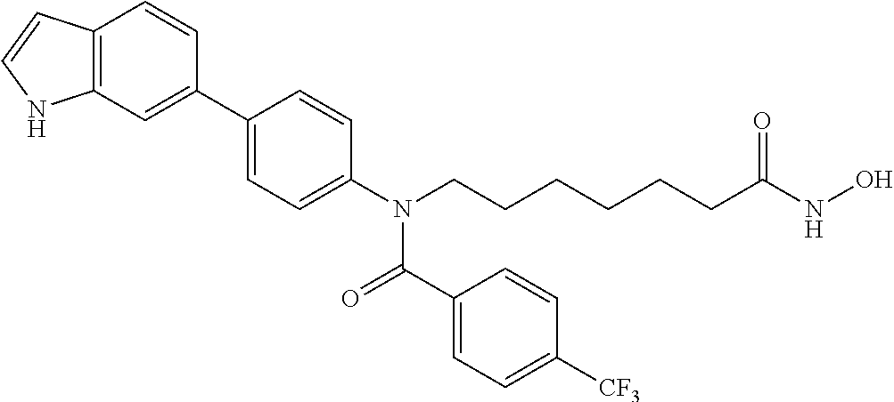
C1(C2=CC3=C(C=C2)C=CN3)=CC=C(N(CCCCCCC(NO)=O)C(=O)C2=CC=C([CF3])C=C2)C=C1
